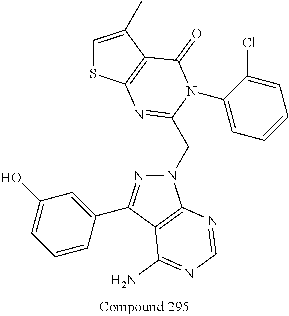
C1=C(C)C2=C(S1)N=C(CN1N=C(C3=CC(O)=CC=C3)C3=C1N=CN=C3N)N(C1=CC=CC=C1Cl)C2=O
